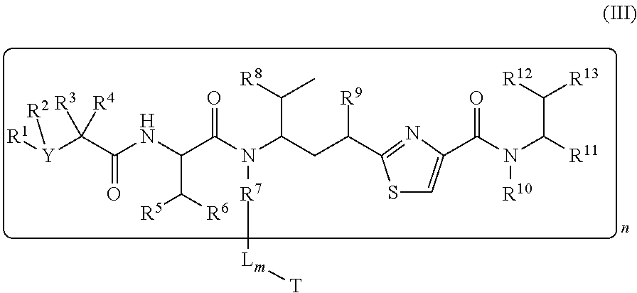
[Y](C(C(NC(C(N(C(C(C)[R8])CC([R9])C1=NC(C(N(C(C([R13])[R12])[R11])[R10])=O)=CS1)[R7][Lm][T])=O)C([R6])[R5])=O)([R3])[R4])([R1])[R2]
